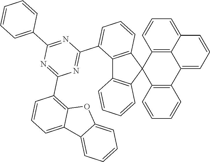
C12=C3C(=CC=C1)C=CC=C3C1=C(C23C2=C(C4=C3C=CC=C4)C(C3=NC(C4=C5C(=CC=C4)C4=CC=CC=C4O5)=NC(C4=CC=CC=C4)=N3)=CC=C2)C=CC=C1
